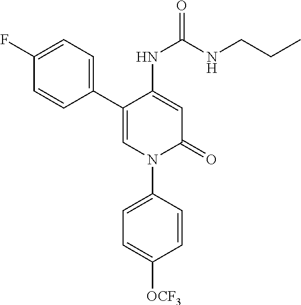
C1=C(NC(=O)NCCC)C(C2=CC=C(F)C=C2)=CN(C2=CC=C([OCF3])C=C2)C1=O
